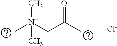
C[N+](CC(C)=O)(C)C.[Cl-]
